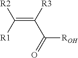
C(=C([R3])C([ROH])=O)([R1])[R2]
